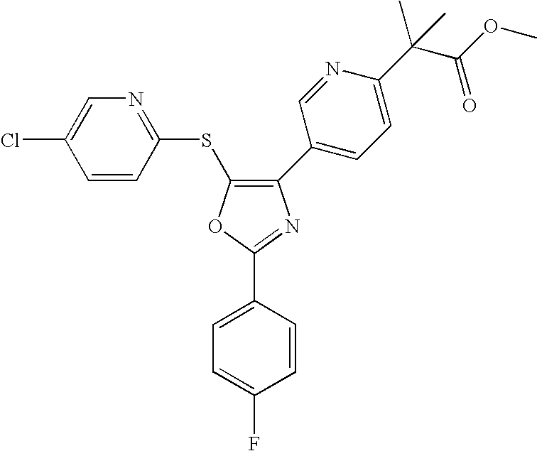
C1(C2=CC=C(C(C(OC)=O)(C)C)N=C2)=C(SC2=NC=C(Cl)C=C2)OC(C2=CC=C(F)C=C2)=N1
